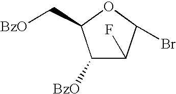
C1([BzO])C(F)C(Br)OC1C[BzO]
